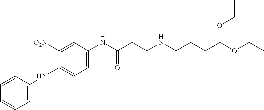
C1=CC(NC2=CC=C(NC(CCNCCCC(OCC)OCC)=O)C=C2[O2N])=CC=C1
